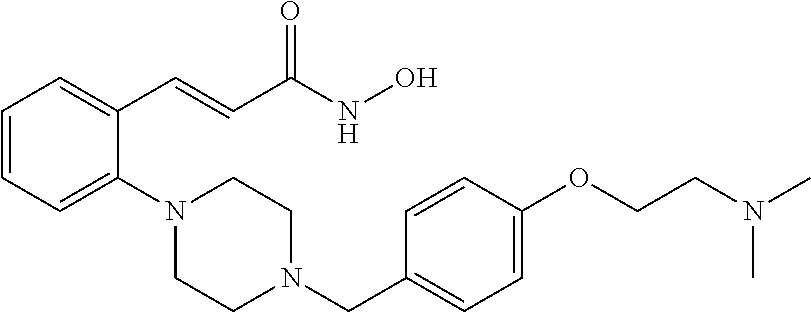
C1=CC=C(N2CCN(CC3=CC=C(OCCN(C)C)C=C3)CC2)C(C=CC(NO)=O)=C1
